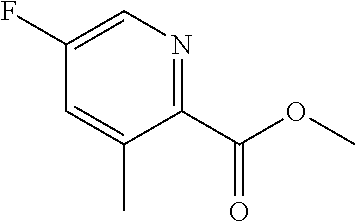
COC(C1=NC=C(F)C=C1C)=O
